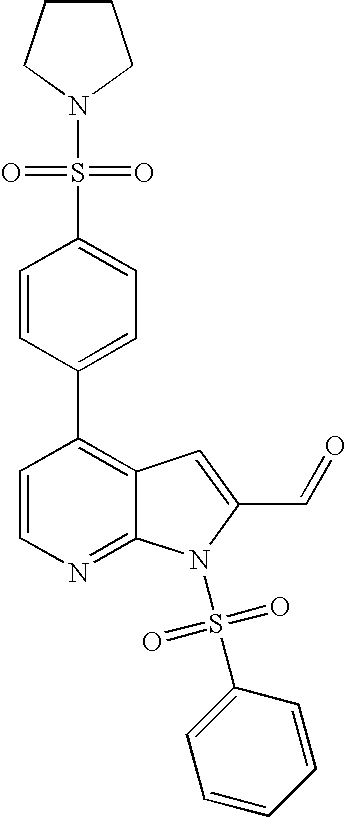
C1=CN=C2C(=C1C1=CC=C(S(N3CCCC3)(=O)=O)C=C1)C=C(C=O)N2S(C1=CC=CC=C1)(=O)=O
